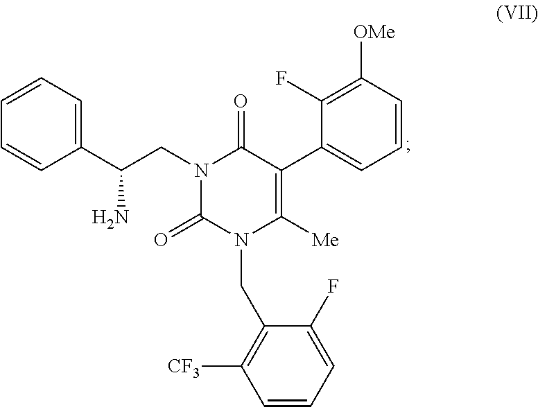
C1(F)=C([OMe])C=CC=C1C1=C([Me])N(CC2=C([CF3])C=CC=C2F)C(=O)N(CC(C2=CC=CC=C2)N)C1=O
